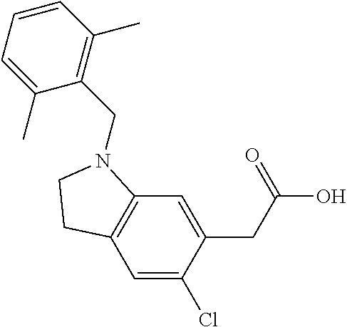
C1=C(Cl)C(CC(=O)O)=CC2=C1CCN2CC1=C(C)C=CC=C1C
